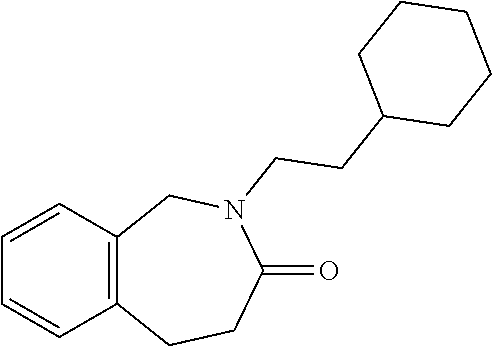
C1=CC2=C(C=C1)CN(CCC1CCCCC1)C(=O)CC2
